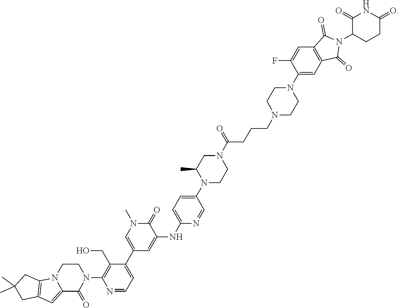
C1(C2=CC=NC(N3C(=O)C4=CC5=C(CC(C)(C)C5)N4CC3)=C2CO)=CN(C)C(=O)C(NC2=CC=C(N3C(C)CN(C(=O)CCCN4CCN(C5=CC6=C(C=C5F)C(=O)N(C5CCC(=O)NC5=O)C6=O)CC4)CC3)C=N2)=C1
